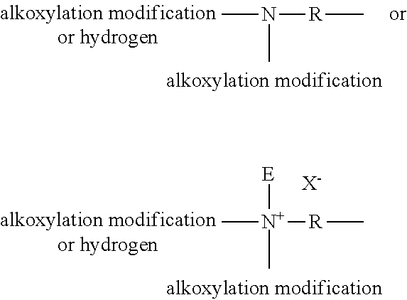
C[N+]([R]C)(C)[E].[X-].CN([R]C)C
